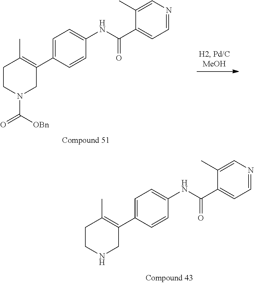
C1CNCC(C2=CC=C(NC(C3=CC=NC=C3C)=O)C=C2)=C1C.C1CN(C([OBn])=O)CC(C2=CC=C(NC(C3=CC=NC=C3C)=O)C=C2)=C1C
